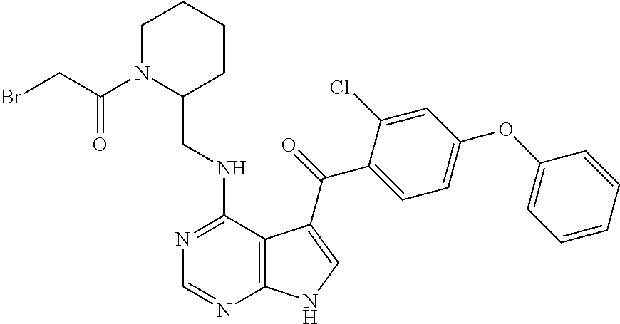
C1=CC=CC(OC2=CC=C(C(=O)C3=CNC4=C3C(NCC3CCCCN3C(CBr)=O)=NC=N4)C(Cl)=C2)=C1
